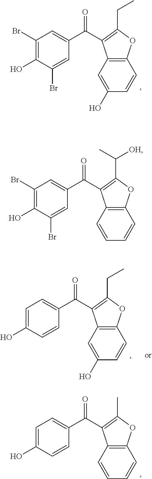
C1(Br)=C(O)C(Br)=CC(C(=O)C2=C(C([OH])C)OC3=C2C=CC=C3)=C1.C1=C(O)C=CC(C(=O)C2=C(CC)OC3=C2C=C(O)C=C3)=C1.C1=C(O)C=CC(C(=O)C2=C(C)OC3=C2C=CC=C3)=C1.C1(Br)=C(O)C(Br)=CC(C(=O)C2=C(CC)OC3=C2C=C(O)C=C3)=C1
